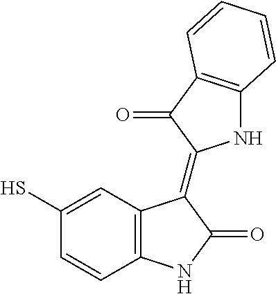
C12=C(C=C(S)C=C1)C(=C1NC3=C(C1=O)C=CC=C3)C(=O)N2
